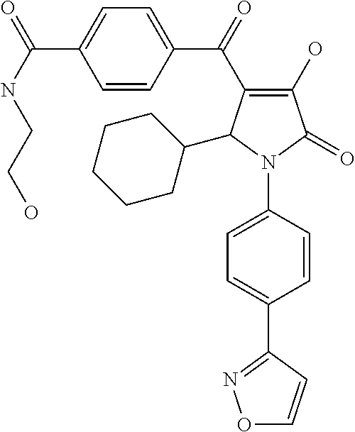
C1(O)=C(C(=O)C2=CC=C(C(NCCO)=O)C=C2)C(C2CCCCC2)N(C2=CC=C(C3=NOC=C3)C=C2)C1=O
